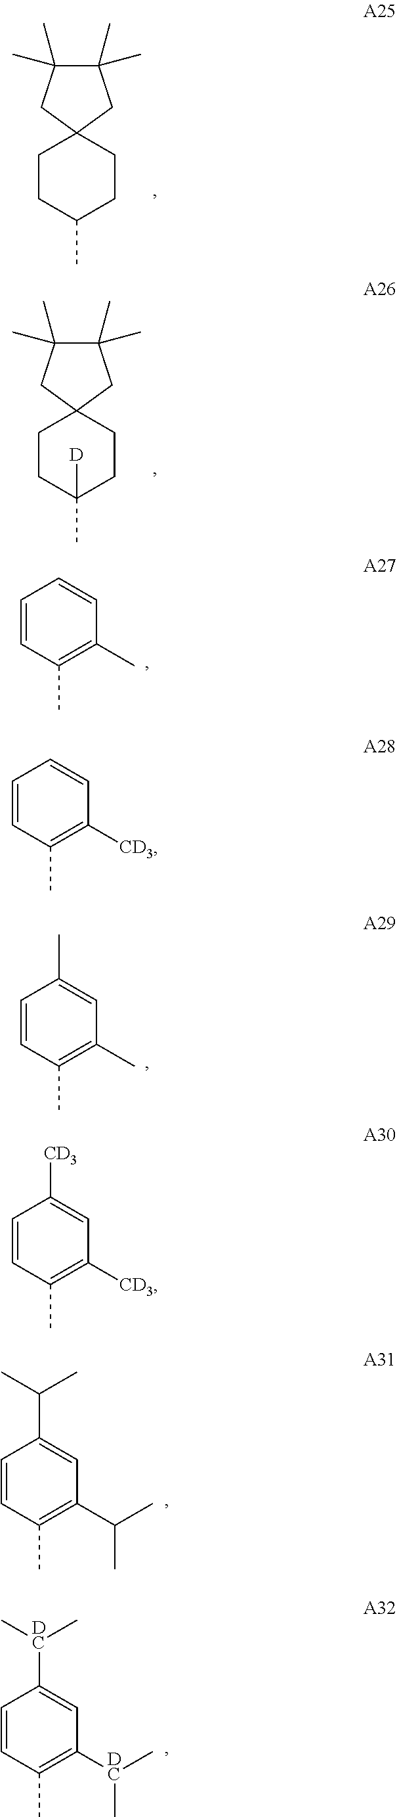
C1C2(CCC(C)C1)CC(C)(C)C(C)(C)C2.C1C2(CCC(C)([D])C1)CC(C)(C)C(C)(C)C2.C1=CC(C)=C(C)C=C1.C1=CC(C)=C([CD3])C=C1.C1=CC(C)=C(C)C=C1C.C1=CC(C)=C([CD3])C=C1[CD3].C1=CC(C)=C(C(C)C)C=C1C(C)C.C1=CC(C)=C([DC](C)C)C=C1[DC](C)C
